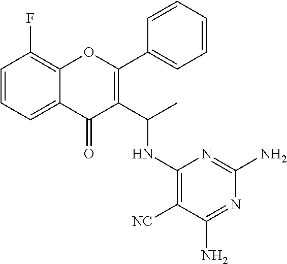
C1=CC=C2C(=C1F)OC(C1=CC=CC=C1)=C(C(C)NC1=C([NC])C(N)=NC(N)=N1)C2=O
